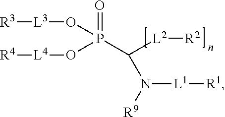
[R3][L3]OP(O[L4][R4])(C([L2][R2])N([R9])[L1][R1])=O
